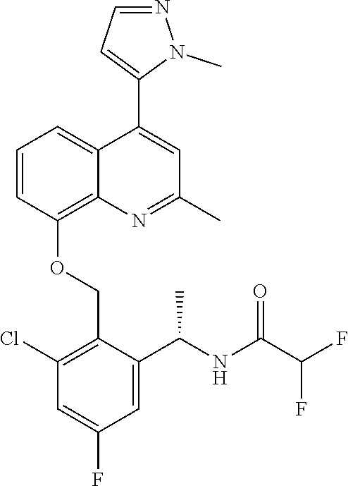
C1=CC(OCC2=C(Cl)C=C(F)C=C2C(NC(C(F)F)=O)C)=C2C(=C1)C(C1=CC=NN1C)=CC(C)=N2
